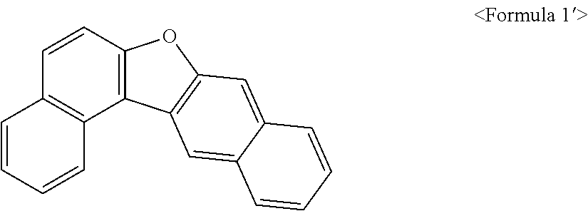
C12=C(C=CC3=C1C=CC=C3)OC1=C2C=C2C(=C1)C=CC=C2
